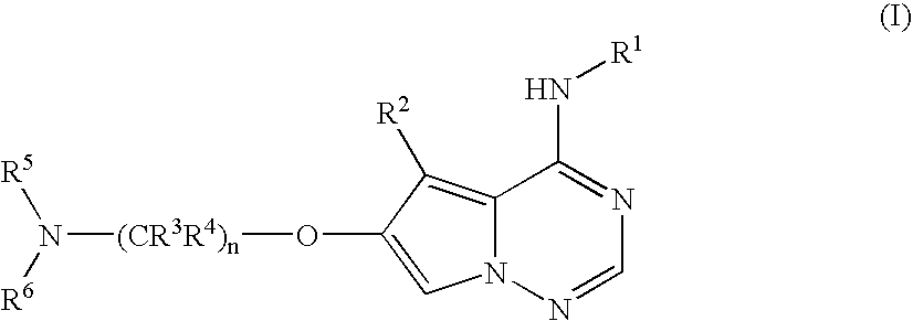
C12=C([R2])C(O[(CR3R4)n]N([R5])[R6])=CN1N=CN=C2N[R1]
